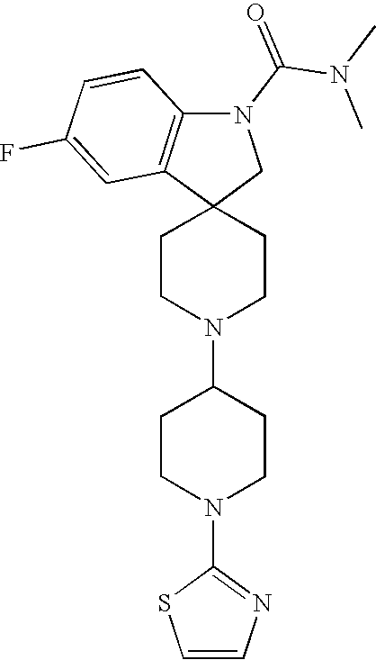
C1CN(C2CCN(C3=NC=CS3)CC2)CCC12CN(C(N(C)C)=O)C1=C2C=C(F)C=C1
